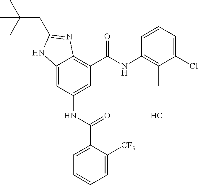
C12=CC(NC(C3=CC=CC=C3[CF3])=O)=CC(C(=O)NC3=C(C)C(Cl)=CC=C3)=C1N=C(CC(C)(C)C)N2.Cl
